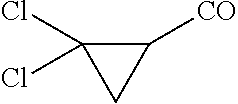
C1(Cl)(Cl)CC1[CO]
